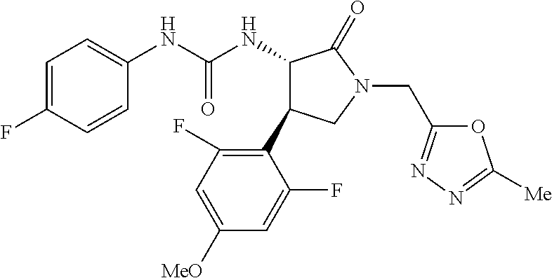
C1=C(F)C=CC(NC(NC2C(C3=C(F)C=C([MeO])C=C3F)CN(CC3=NN=C([Me])O3)C2=O)=O)=C1
